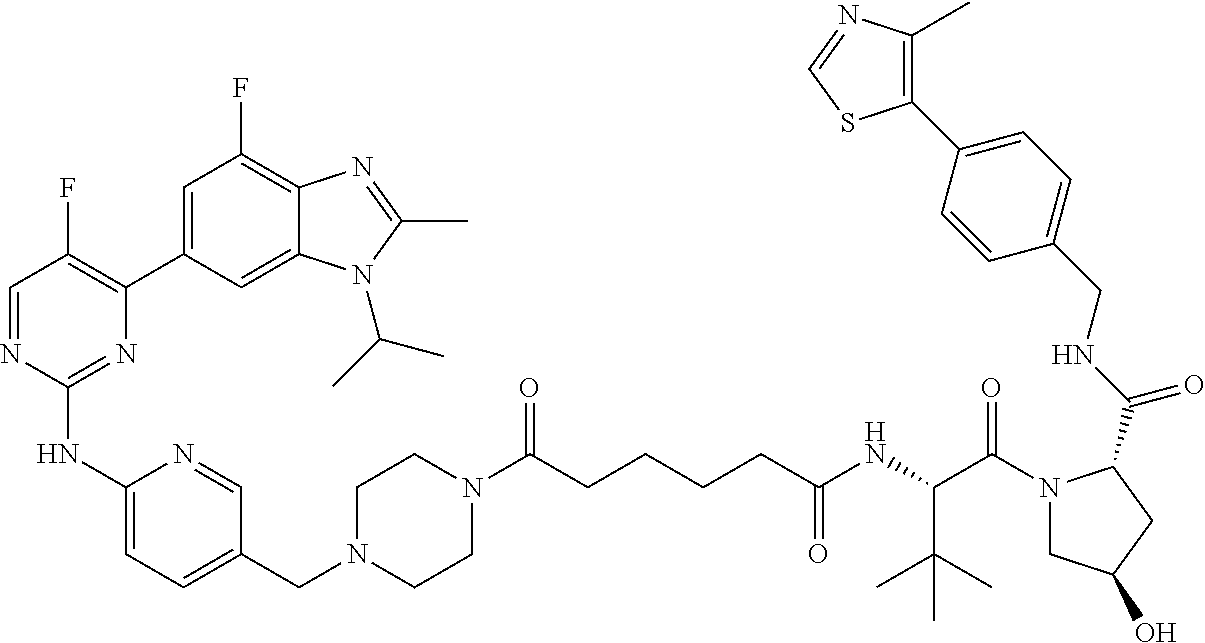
C1(NC2=NC(C3=CC(F)=C4C(=C3)N(C(C)C)C(C)=N4)=C(F)C=N2)=CC=C(CN2CCN(C(CCCCC(NC(C(N3CC(O)CC3C(NCC3=CC=C(C4=C(C)N=CS4)C=C3)=O)=O)C(C)(C)C)=O)=O)CC2)C=N1
